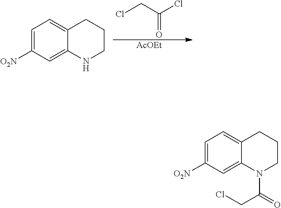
C(=O)(CCl)Cl.[AcOEt].C1=C([O2N])C=C2C(=C1)CCCN2.C1=C([O2N])C=C2C(=C1)CCCN2C(=O)CCl
